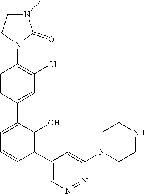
C1=CC(C2=CC=CC(C3=CN=NC(N4CCNCC4)=C3)=C2O)=CC(Cl)=C1N1C(=O)N(C)CC1
